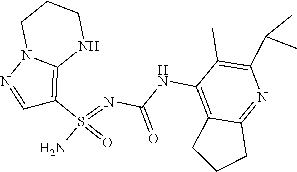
C(NC1=C2C(=NC(C(C)C)=C1C)CCC2)(N=S(N)(=O)C1=C2N(N=C1)CCCN2)=O
